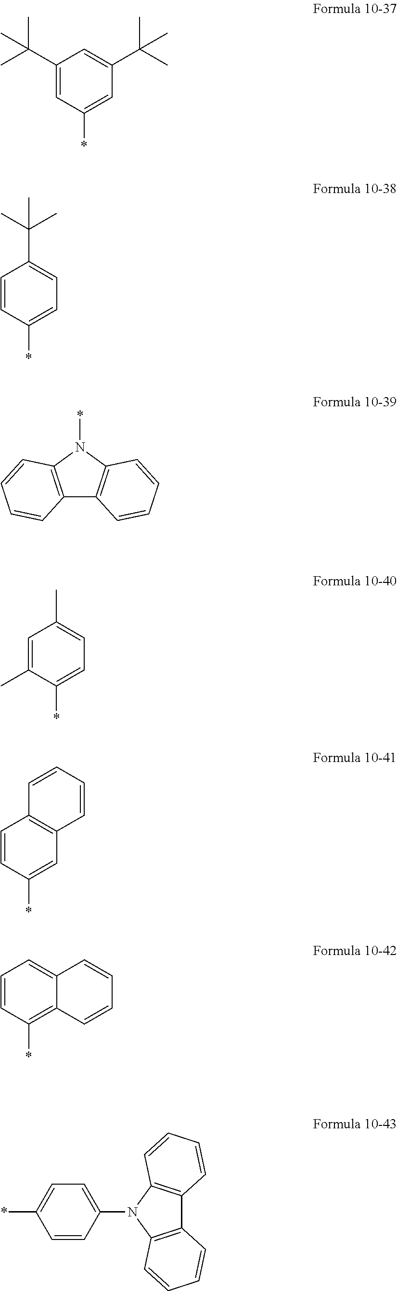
C1(C(C)(C)C)=CC(*)=CC(C(C)(C)C)=C1.C1=CC(*)=CC=C1C(C)(C)C.C12=C(N(*)C3=C1C=CC=C3)C=CC=C2.C1=C(C)C(*)=CC=C1C.C1=CC(*)=CC2=C1C=CC=C2.C1=CC(*)=C2C(=C1)C=CC=C2.C1=CC(N2C3=C(C4=C2C=CC=C4)C=CC=C3)=CC=C1*
